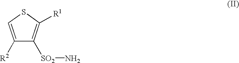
C1([R2])=CSC([R1])=C1[SO2]N
